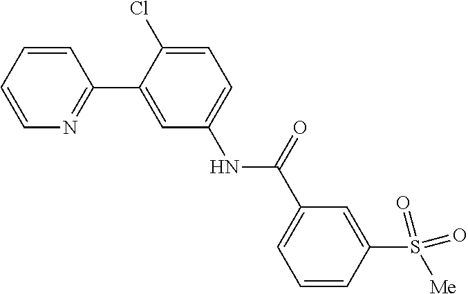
C1=CC=CN=C1C1=CC(NC(C2=CC=CC(S([Me])(=O)=O)=C2)=O)=CC=C1Cl
